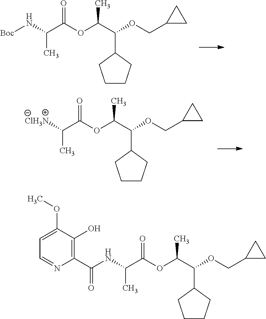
[Boc]NC(C(OC(C(OCC1CC1)C1CCCC1)C)=O)C.[ClH3N]C(C(OC(C(OCC1CC1)C1CCCC1)C)=O)C.C(NC(C(OC(C(OCC1CC1)C1CCCC1)C)=O)C)(C1=C(O)C(OC)=CC=N1)=O
